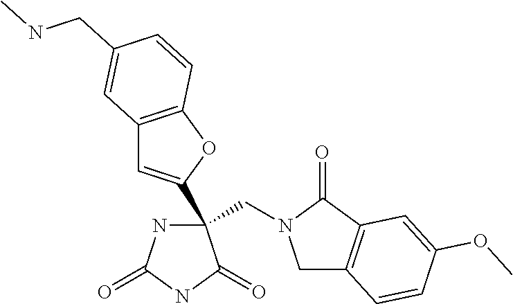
C(C1(C2=CC3=C(O2)C=CC(CNC)=C3)NC(=O)NC1=O)N1CC2=C(C1=O)C=C(OC)C=C2
